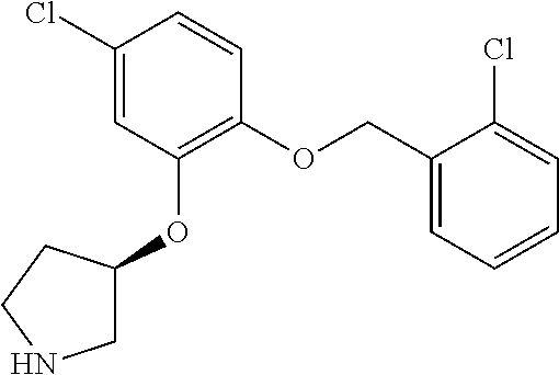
C1(Cl)=CC(OC2CNCC2)=C(OCC2=CC=CC=C2Cl)C=C1
